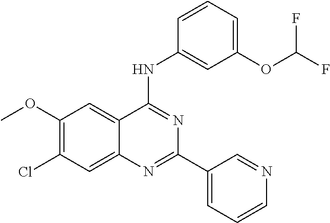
C1(OC)=C(Cl)C=C2C(=C1)C(NC1=CC(OC(F)F)=CC=C1)=NC(C1=CC=CN=C1)=N2
